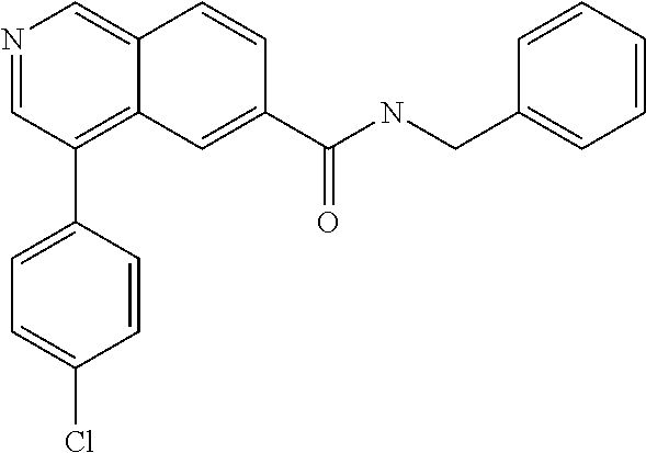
N1=CC(C2=CC=C(Cl)C=C2)=C2C(=C1)C=CC(C(NCC1=CC=CC=C1)=O)=C2
